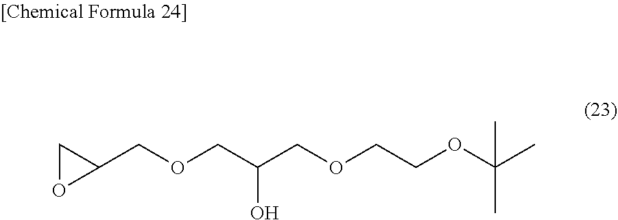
C1(COCC(COCCOC(C)(C)C)O)CO1
